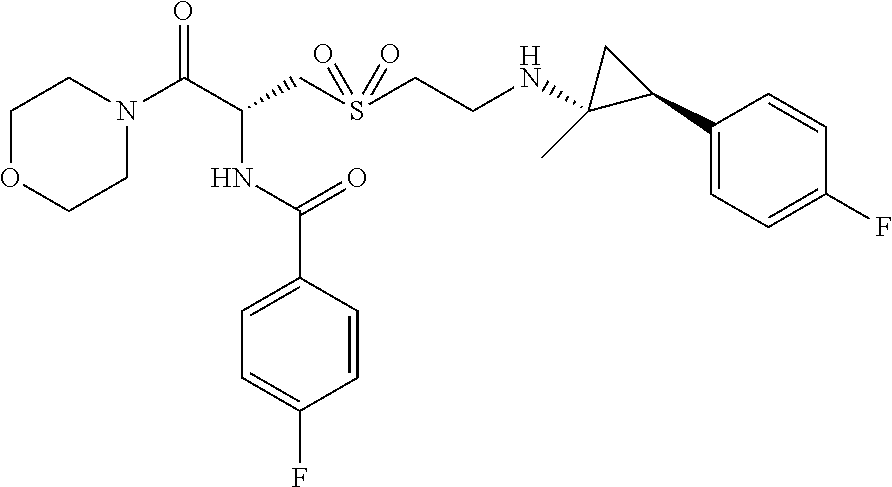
C1OCCN(C(C(CS(CCNC2(C)C(C3=CC=C(F)C=C3)C2)(=O)=O)NC(C2=CC=C(F)C=C2)=O)=O)C1
